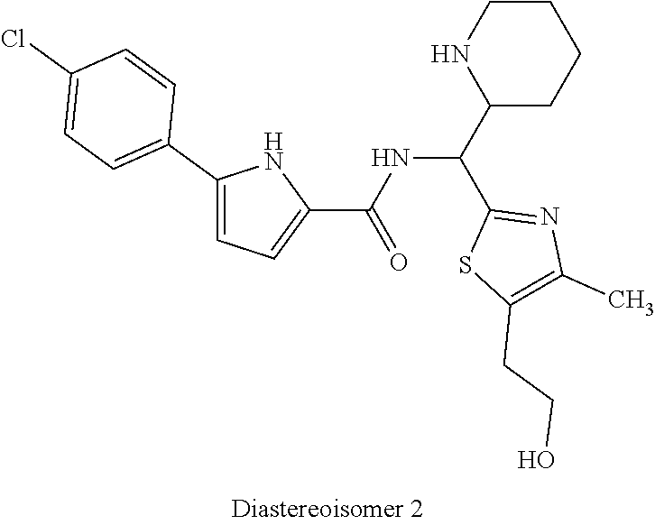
C1CNC(C(C2=NC(C)=C(CCO)S2)NC(C2=CC=C(C3=CC=C(Cl)C=C3)N2)=O)CC1
